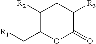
C1([R2])C(C[R1])OC(=O)C([R3])C1
